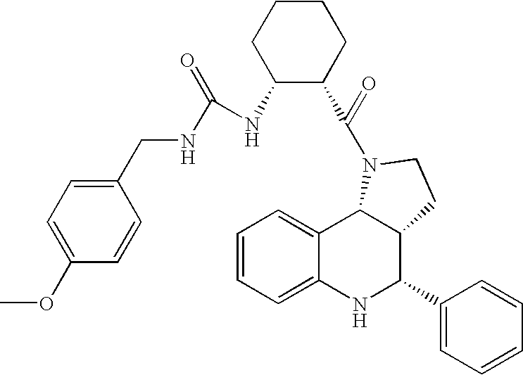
C12=CC=CC=C1NC(C1=CC=CC=C1)C1C2N(C(=O)C2CCCCC2NC(NCC2=CC=C(OC)C=C2)=O)CC1
